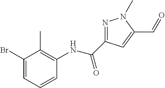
C1(Br)=CC=CC(NC(=O)C2=NN(C)C(C=O)=C2)=C1C
